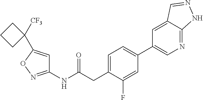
C1=C(CC(NC2=NOC(C3([CF3])CCC3)=C2)=O)C(F)=CC(C2=CN=C3C(=C2)C=NN3)=C1
